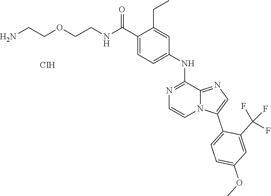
C1=C(C(NCCOCCN)=O)C(CC)=CC(NC2=NC=CN3C2=NC=C3C2=CC=C(OC)C=C2C(F)(F)F)=C1.[CIH]
